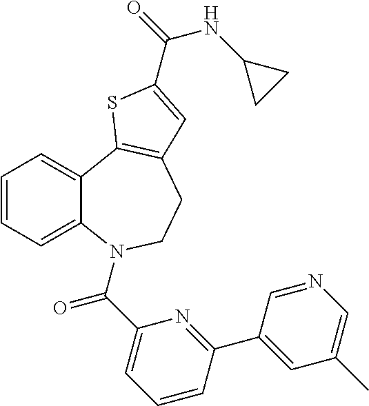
C12=CC=CC=C1N(C(=O)C1=CC=CC(C3=CC(C)=CN=C3)=N1)CCC1=C2SC(C(NC2CC2)=O)=C1
